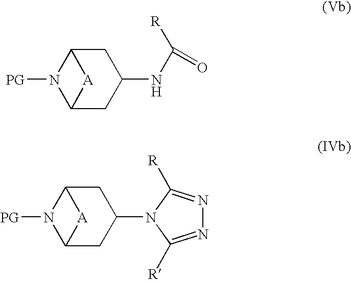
C1C2N([PG])C(CC1NC(=O)[R])[A]2.C1C2N([PG])C(CC1N1C([R])=NN=C1[R])[A]2
